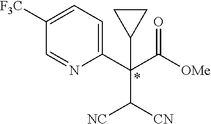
C1(C(C([OMe])=O)(C([NC])[CN])C2CC2)=CC=C([F3C])C=N1
